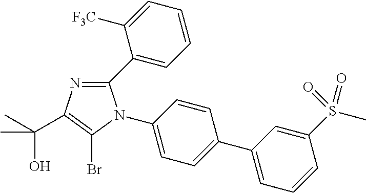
C1(C2=CC=CC=C2[F3C])=NC(C(C)(O)C)=C(Br)N1C1=CC=C(C2=CC=CC(S(=O)(C)=O)=C2)C=C1
